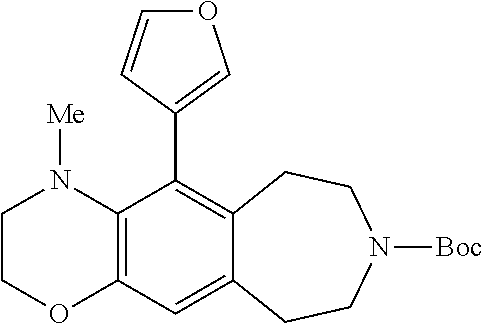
C12=C(C(C3=COC=C3)=C3C(=C1)CCN([Boc])CC3)N([Me])CCO2
